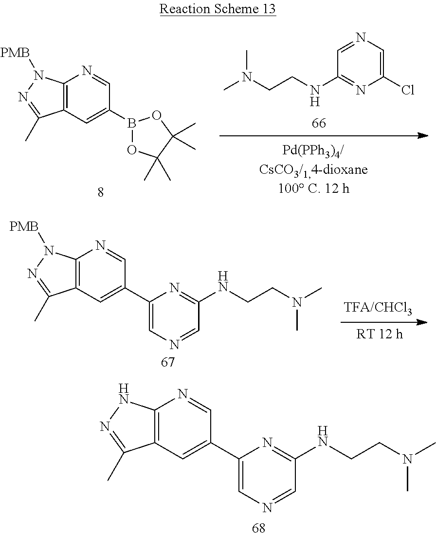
C1(Cl)=CN=CC(NCCN(C)C)=N1.C12=C(C=C(B3OC(C)(C)C(C)(C)O3)C=N1)C(C)=NN2[PMB].C12=C(C=C(C3=CN=CC(NCCN(C)C)=N3)C=N1)C(C)=NN2[PMB].C12=C(C=C(C3=CN=CC(NCCN(C)C)=N3)C=N1)C(C)=NN2
